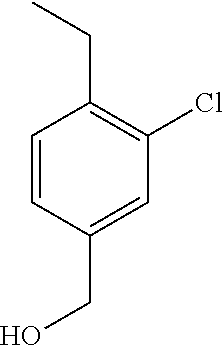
C1=CC(CO)=CC(Cl)=C1CC
